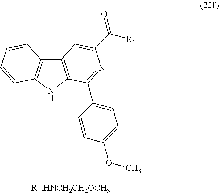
C12=C(NC3=C1C=CC=C3)C(C1=CC=C(OC)C=C1)=NC(C(=O)[R1])=C2.[R1:HNCH2CH2OCH3]
